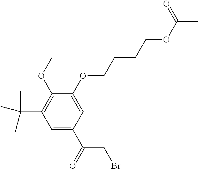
C1=C(C(=O)CBr)C=C(OCCCCOC(C)=O)C(OC)=C1C(C)(C)C
